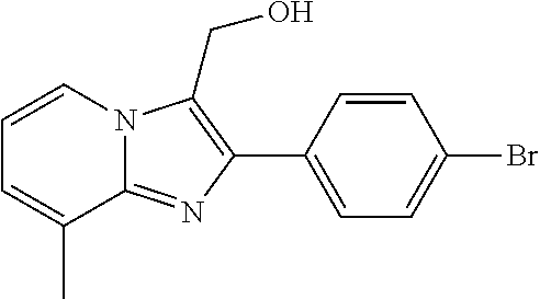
C1=C(C)C2=NC(C3=CC=C(Br)C=C3)=C(CO)N2C=C1
